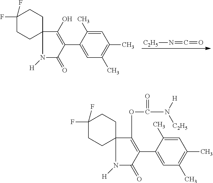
N1([H])C(=O)C(C2=CC(C)=C(C)C=C2C)=C(O)C12CCC(F)(F)CC2.[C2H5]N=C=O.N1([H])C(=O)C(C2=CC(C)=C(C)C=C2C)=C(OC(N([C2H5])[H])=O)C12CCC(F)(F)CC2
